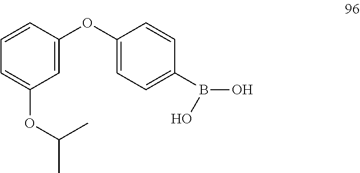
C1(OC2=CC=C(B(O)O)C=C2)=CC(OC(C)C)=CC=C1
